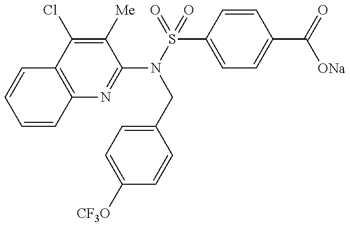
C1(N(S(=O)(C2=CC=C(C(=O)[ONa])C=C2)=O)CC2=CC=C([CF3O])C=C2)=NC2=C(C(Cl)=C1[Me])C=CC=C2
